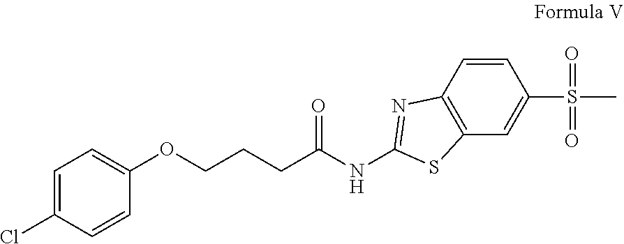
C1=C(Cl)C=CC(OCCCC(NC2=NC3=C(S2)C=C(S(C)(=O)=O)C=C3)=O)=C1
